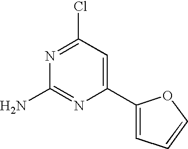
C1(Cl)=NC(N)=NC(C2=CC=CO2)=C1
